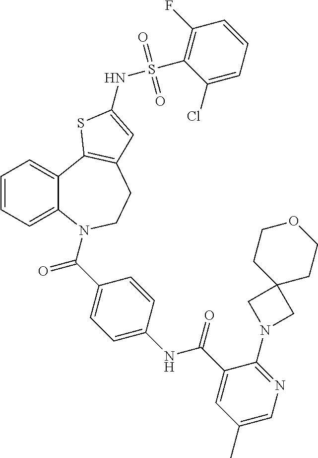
C1=CC=C2C(=C1)C1=C(CCN2C(=O)C2=CC=C(NC(=O)C3=CC(C)=CN=C3N3CC4(C3)CCOCC4)C=C2)C=C(NS(=O)(=O)C2=C(F)C=CC=C2Cl)S1
